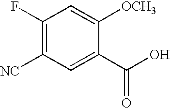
C1(F)=C([NC])C=C(C(O)=O)C([OCH3])=C1
